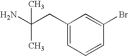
C1(CC(N)(C)C)=CC=CC(Br)=C1
